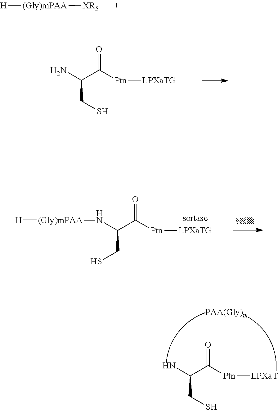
[H][(Gly)mPAA][XR5].NC(C([Ptn][LPXaTG])=O)CS.NC(C([Ptn][LPXaT])=O)CS.[H][(Gly)mPAA]NC(C([Ptn][LPXaTG])=O)CS
